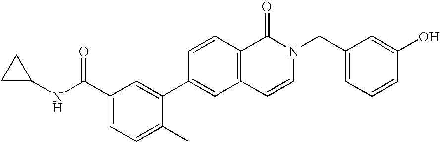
C1C(NC(C2=CC=C(C)C(C3=CC4=C(C=C3)C(=O)N(CC3=CC=CC(O)=C3)C=C4)=C2)=O)C1
